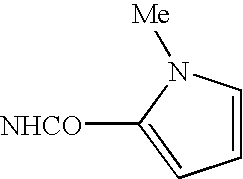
C1=CN([Me])C([NHCO])=C1
